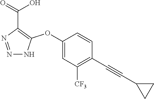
C1(OC2=C(C(=O)O)N=NN2)=CC([CF3])=C(C#CC2CC2)C=C1
